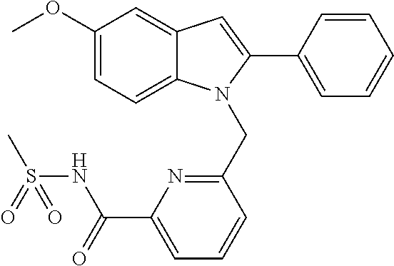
C1(OC)=CC=C2C(=C1)C=C(C1=CC=CC=C1)N2CC1=NC(C(=O)NS(C)(=O)=O)=CC=C1
